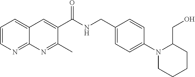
C1=CN=C2C(=C1)C=C(C(NCC1=CC=C(N3CCCCC3CO)C=C1)=O)C(C)=N2
